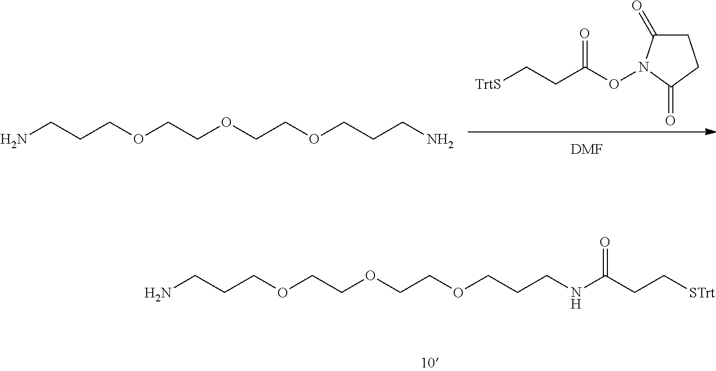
NCCCOCCOCCOCCCN.[TrtS]CCC(ON1C(=O)CCC1=O)=O.[DMF].NCCCOCCOCCOCCCNC(CC[STrt])=O
